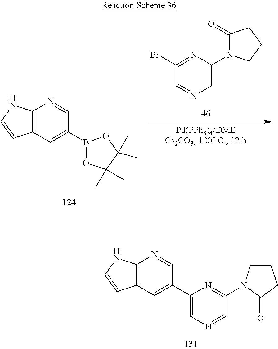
C12=C(C=C(B3OC(C)(C)C(C)(C)O3)C=N1)C=CN2.N1=C(Br)C=NC=C1N1CCCC1=O.C12=C(C=C(C3=CN=CC(N4CCCC4=O)=N3)C=N1)C=CN2
